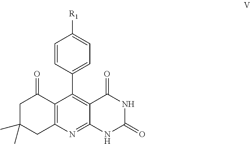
C1(C2=C3C(=NC4=C2C(=O)CC(C)(C)C4)NC(=O)NC3=O)=CC=C([R1])C=C1
